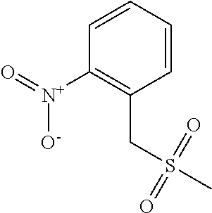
C(S(C)(=O)=O)C1=C([N+](=O)[O-])C=CC=C1
